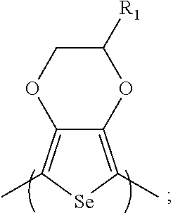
C1([R1])COC2=C(C)[Se]C(C)=C2O1
